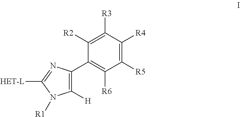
C1([H])=C(C2=C([R6])C([R5])=C([R4])C([R3])=C2[R2])N=C([HET-L])N1[R1]
